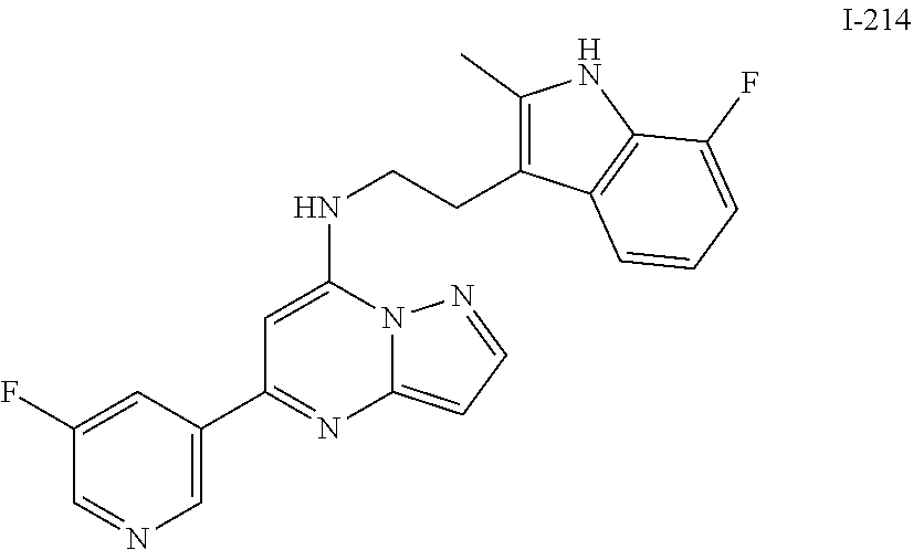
C1=C(C2=NC3=CC=NN3C(NCCC3=C(C)NC4=C3C=CC=C4F)=C2)C=C(F)C=N1
